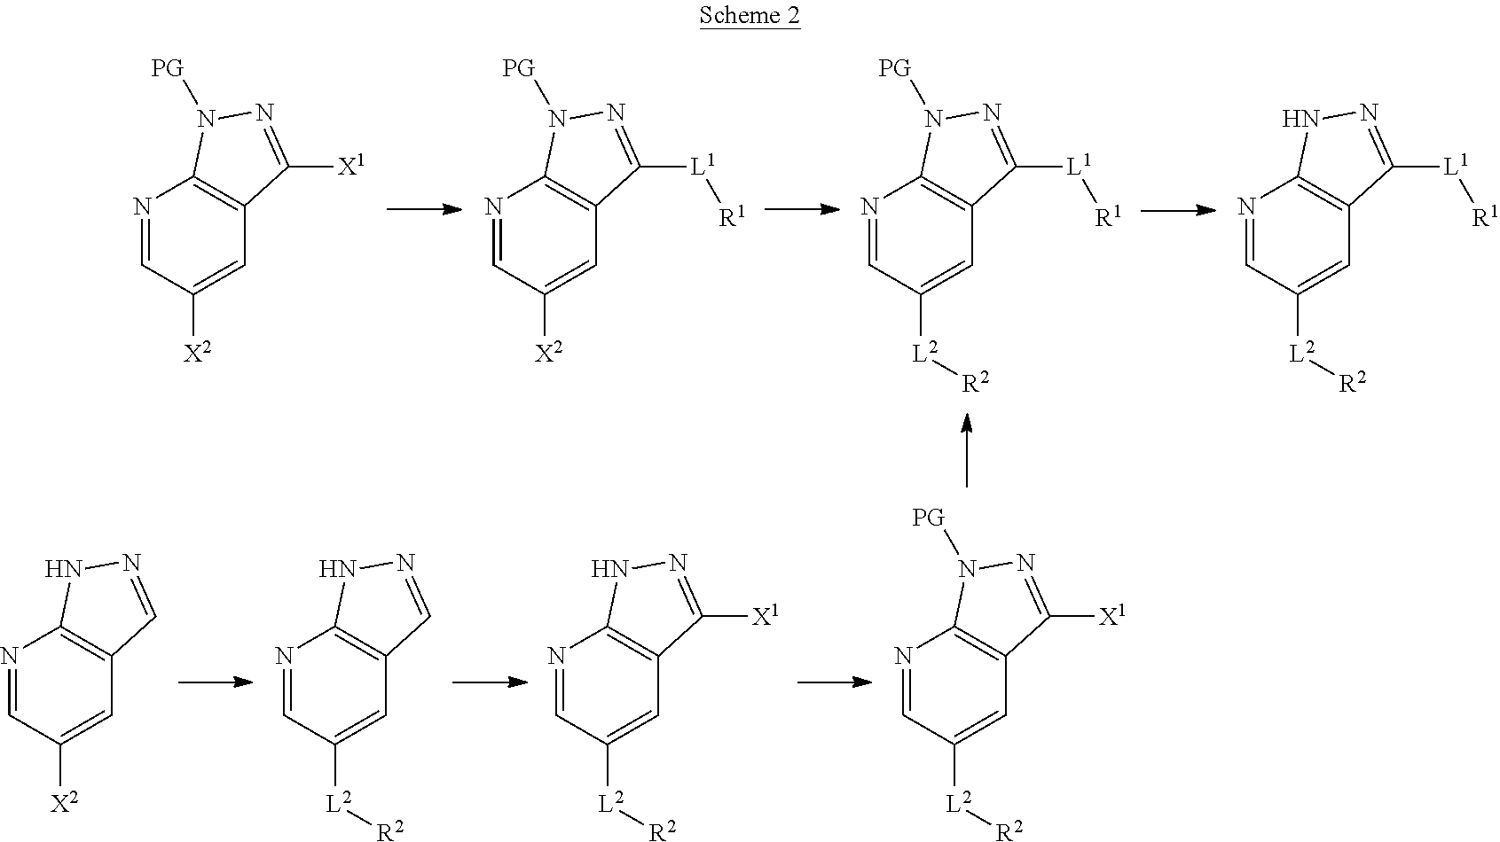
N1=CC([X2])=CC2=C1N([PG])N=C2[X1].N1=CC([X2])=CC2=C1N([PG])N=C2[L1][R1].N1=CC([L2][R2])=CC2=C1N([PG])N=C2[L1][R1].N1=CC([L2][R2])=CC2=C1NN=C2[L1][R1].N1=CC([X2])=CC2=C1NN=C2.N1=CC([L2][R2])=CC2=C1NN=C2.N1=CC([L2][R2])=CC2=C1NN=C2[X1].N1=CC([L2][R2])=CC2=C1N([PG])N=C2[X1]
